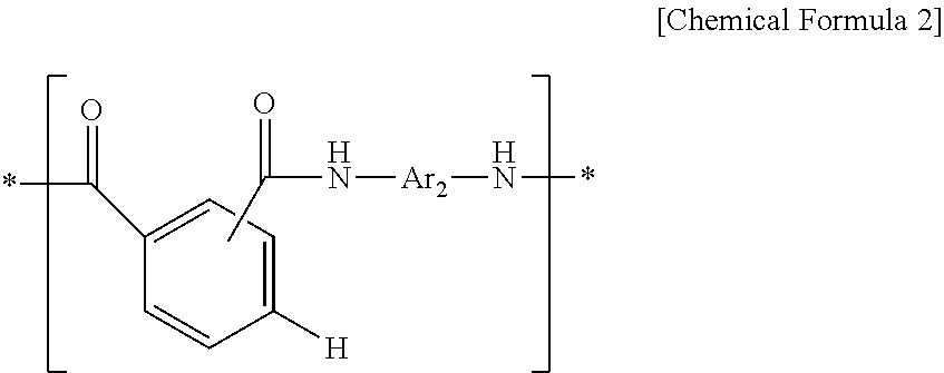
C1=CC([H])=CC=C1C(*)=O.CC(=O)N[Ar2]N*
